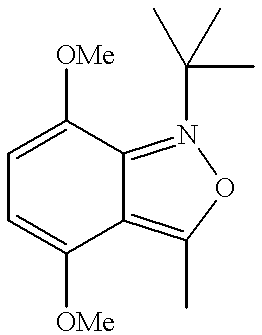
C1=C([OMe])C2=N(C(C)(C)C)OC(C)=C2C([OMe])=C1
